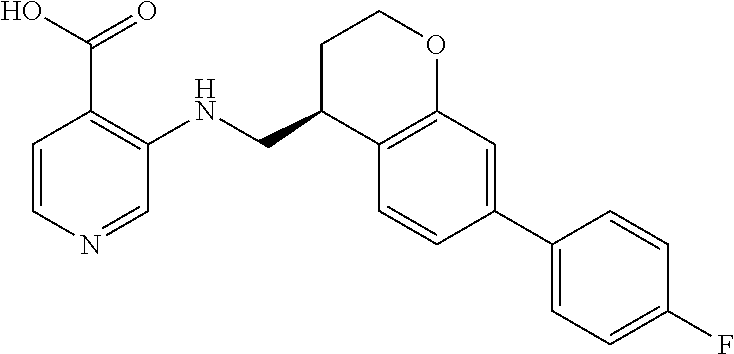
C1=CN=CC(NCC2C3=C(OCC2)C=C(C2=CC=C(F)C=C2)C=C3)=C1C(O)=O
